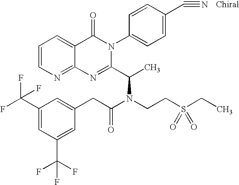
C12=NC=CC=C1C(=O)N(C1=CC=C(C#N)C=C1)C(C(C)N(CCS(CC)(=O)=O)C(CC1=CC(C(F)(F)F)=CC(C(F)(F)F)=C1)=O)=N2
